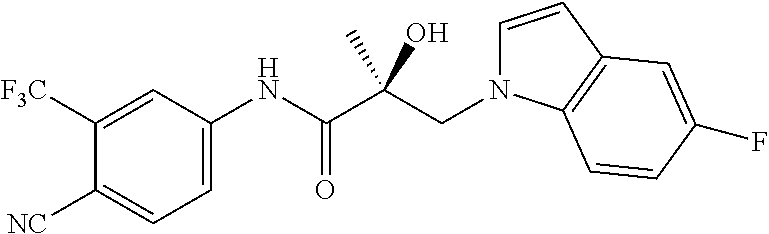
C(C(C(NC1=CC=C([NC])C([F3C])=C1)=O)(O)C)N1C=CC2=C1C=CC(F)=C2
